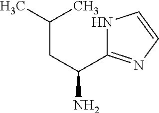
CC(CC(N)C1=NC=CN1)C
